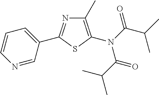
N1=CC(C2=NC(C)=C(N(C(C(C)C)=O)C(C(C)C)=O)S2)=CC=C1
